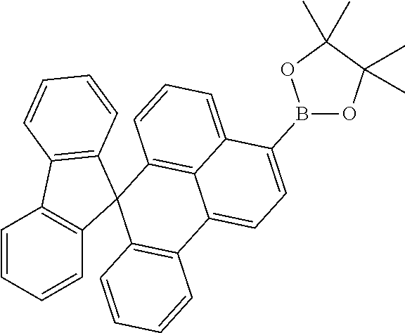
C1=CC=CC2=C1C1=C(C23C2=C(C4=CC=C(B5OC(C)(C)C(C)(C)O5)C5=CC=CC3=C45)C=CC=C2)C=CC=C1
